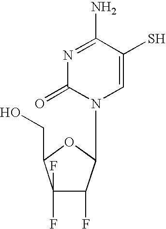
N1=C(N)C(S)=CN(C2C(F)C(F)(F)C(CO)O2)C1=O
